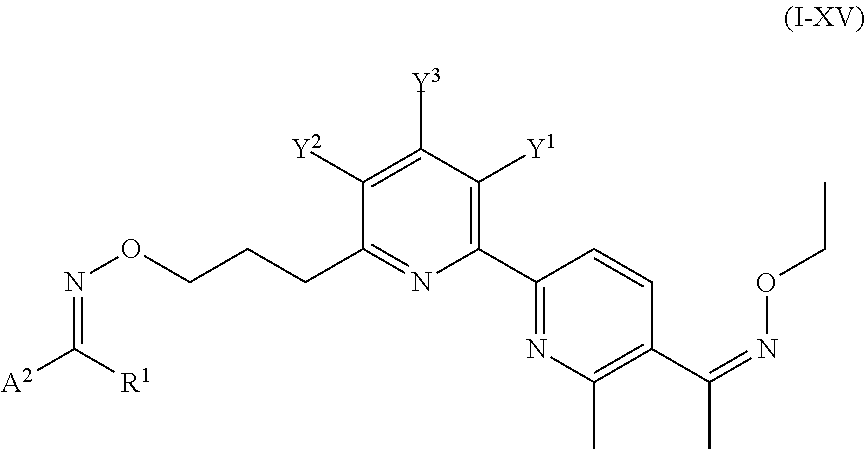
C1(C2=NC(C)=C(C(=NOCC)C)C=C2)=C([Y1])C([Y3])=C([Y2])C(CCCON=C([A2])[R1])=N1
